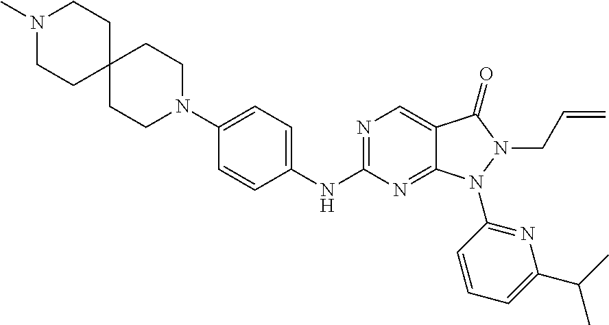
N1(C)CCC2(CC1)CCN(C1=CC=C(NC3=NC=C4C(=N3)N(C3=NC(C(C)C)=CC=C3)N(CC=C)C4=O)C=C1)CC2
